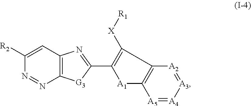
C1([R2])=CC2=C(N=N1)[G3]C(C1=C([X][R1])C3=C([A1]1)[A5]=[A4][A3]=[A2]3)=N2
